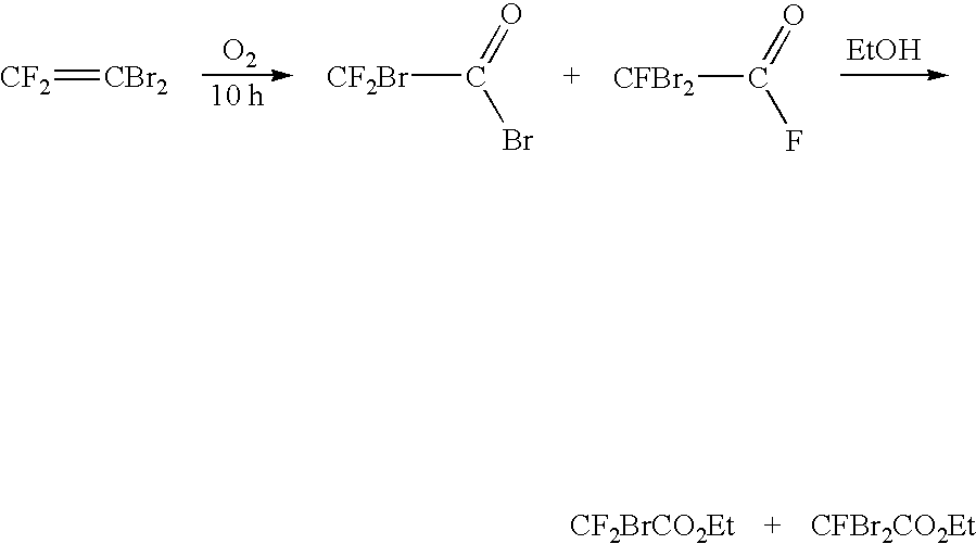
[CF2]=[CBr2].[O2].[10 h].[CF2Br]C(=O)Br.[CFBr2]C(=O)F
